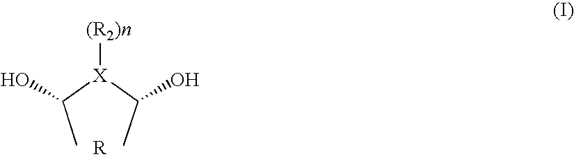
CC([X](C(C)O)[(R2)n])O
